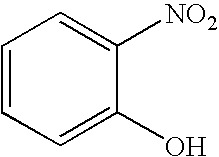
C1=C(O)C([NO2])=CC=C1
